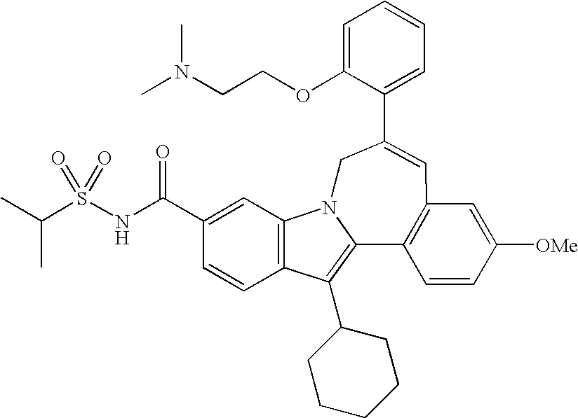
C1=C(OCCN(C)C)C(C2=CC3=C(C4=C(C5CCCCC5)C5=C(C=C(C(NS(C(C)C)(=O)=O)=O)C=C5)N4C2)C=CC([OMe])=C3)=CC=C1
